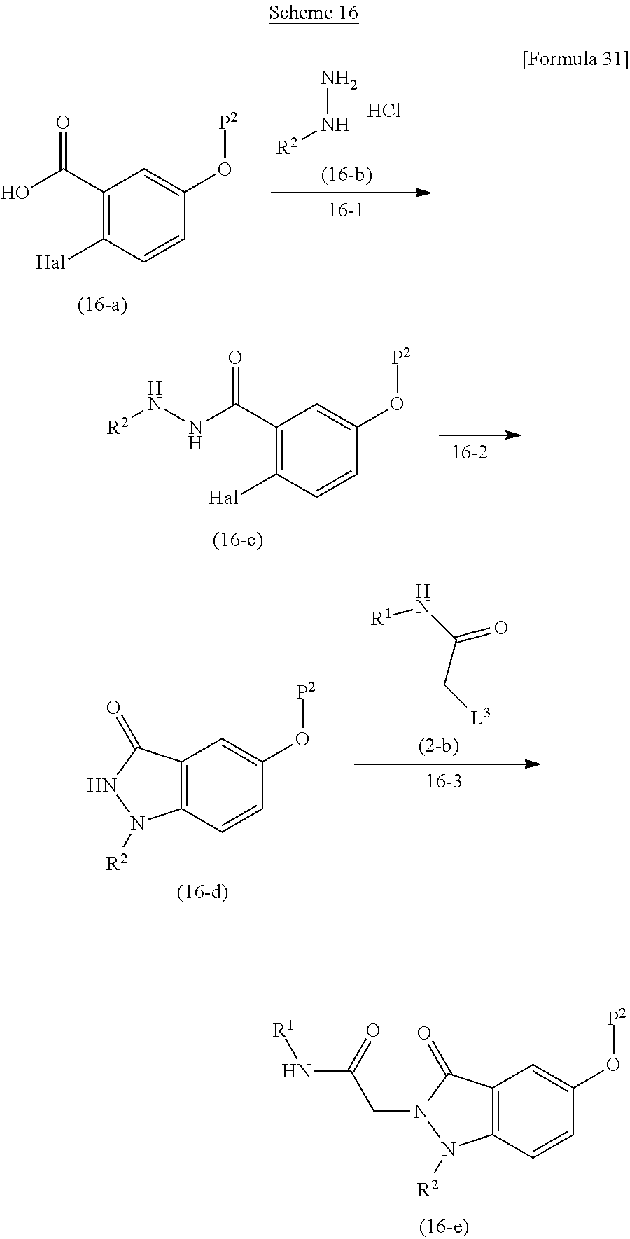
C1(C(O)=O)=C([Hal])C=CC(O[P2])=C1.NN[R2].Cl.C1(C(NN[R2])=O)=C([Hal])C=CC(O[P2])=C1.[R1]NC(=O)C[L3].C12=C(C=CC(O[P2])=C1)N([R2])NC2=O.C12=C(C=CC(O[P2])=C1)N([R2])N(CC(=O)N[R1])C2=O
